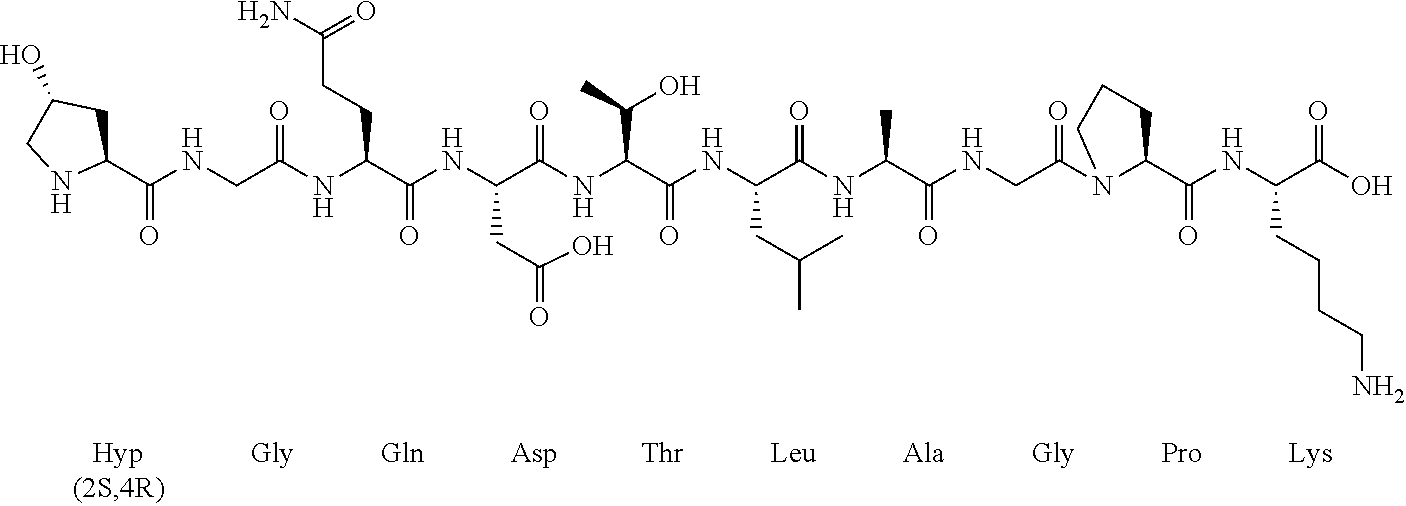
C1(C(NCC(NC(C(NC(C(NC(C(NC(C(NC(C(NCC(N2C(C(NC(C(O)=O)CCCCN)=O)CCC2)=O)=O)C)=O)CC(C)C)=O)C(O)C)=O)CC(O)=O)=O)CCC(N)=O)=O)=O)CC(O)CN1
